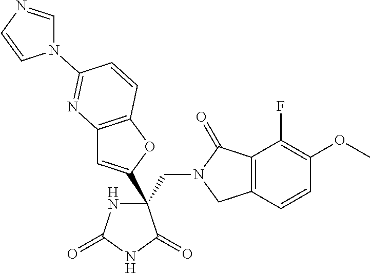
C12=C(OC(C3(CN4CC5=C(C4=O)C(F)=C(OC)C=C5)NC(=O)NC3=O)=C1)C=CC(N1C=NC=C1)=N2
